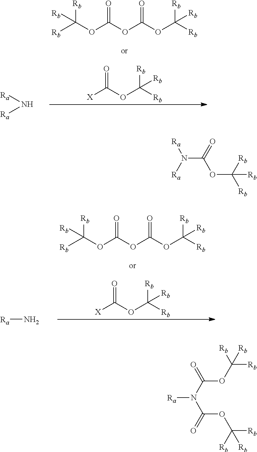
[Rb]C(OC(OC(OC([Rb])([Rb])[Rb])=O)=O)([Rb])[Rb].[X]C(OC([Rb])([Rb])[Rb])=O.[Ra]N[Ra].[Rb]C(OC(OC(OC([Rb])([Rb])[Rb])=O)=O)([Rb])[Rb].[X]C(OC([Rb])([Rb])[Rb])=O.[Ra]N.N(C(=O)OC([Rb])([Rb])[Rb])([Ra])[Ra].N([Ra])(C(=O)OC([Rb])([Rb])[Rb])C(=O)OC([Rb])([Rb])[Rb]
